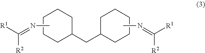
CN=C([R1])[R2].C1C(CC2CCCCC2)CCCC1.CN=C([R1])[R2]
